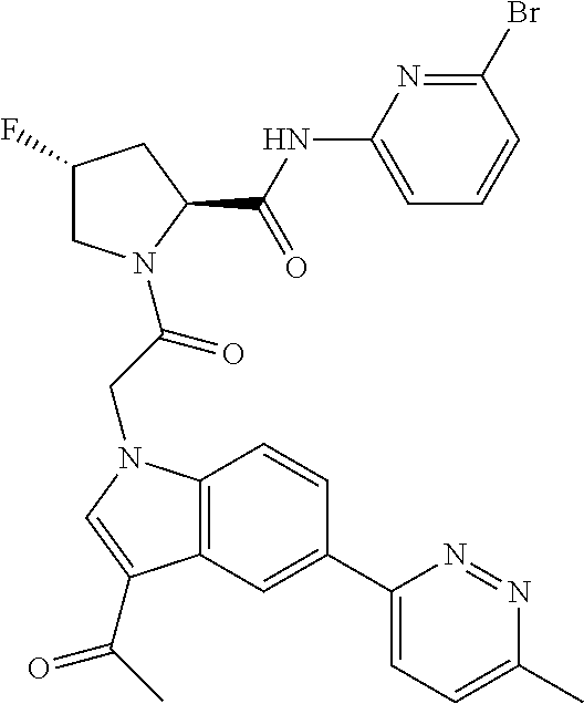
C12=C(C=C(C3=CC=C(C)N=N3)C=C1)C(C(=O)C)=CN2CC(=O)N1CC(F)CC1C(=O)NC1=CC=CC(Br)=N1
